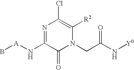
N1=C(N[A]B)C(=O)N(CC(N[Y0])=O)C([R2])=C1Cl
